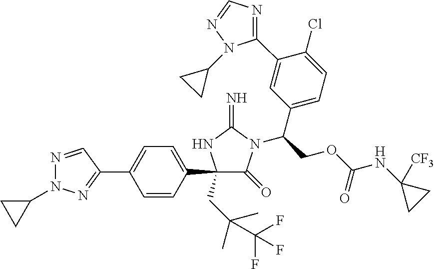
C1(C2=CC=C(C3=NN(C4CC4)N=C3)C=C2)(CC(C)(C)C(F)(F)F)C(=O)N(C(C2=CC=C(Cl)C(C3=NC=NN3C3CC3)=C2)COC(NC2([CF3])CC2)=O)C(=N)N1
